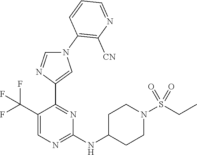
N1(C2=C([CN])N=CC=C2)C=NC(C2=NC(NC3CCN(S(CC)(=O)=O)CC3)=NC=C2C(F)(F)F)=C1
